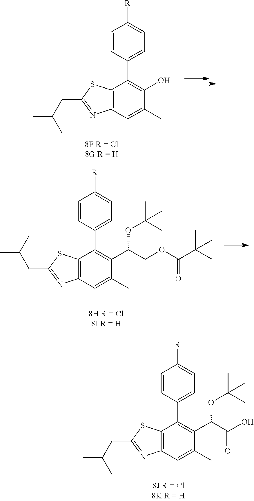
C12=C(C=C(C)C(C(C(O)=O)OC(C)(C)C)=C1C1=CC=C([R])C=C1)N=C(CC(C)C)S2.C12=C(C=C(C)C(O)=C1C1=CC=C([R])C=C1)N=C(CC(C)C)S2.C12=C(C=C(C)C(C(COC(C(C)(C)C)=O)OC(C)(C)C)=C1C1=CC=C([R])C=C1)N=C(CC(C)C)S2
